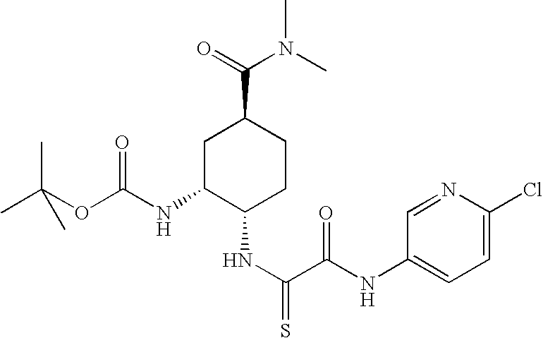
C1C(NC(OC(C)(C)C)=O)C(NC(=S)C(NC2=CC=C(Cl)N=C2)=O)CCC1C(=O)N(C)C
